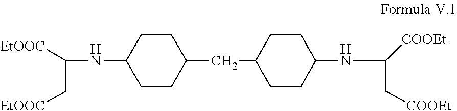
C(NC1CCC(CC2CCC(NC([COOEt])C[COOEt])CC2)CC1)([EtOOC])C[EtOOC]
